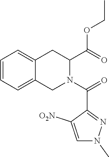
C1=CC=C2C(=C1)CC(C(OCC)=O)N(C(=O)C1=NN(C)C=C1[O2N])C2
